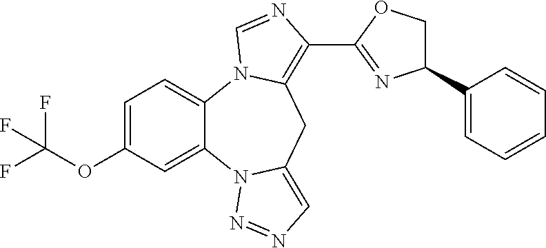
C1=C(OC(F)(F)F)C=C2C(=C1)N1C(=C(C3=NC(C4=CC=CC=C4)CO3)N=C1)CC1=CN=NN21
